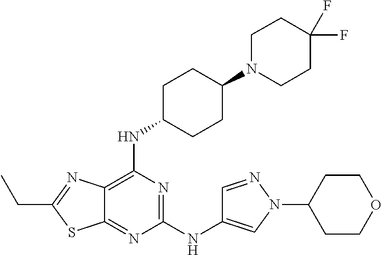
C1(NC2=CN(C3CCOCC3)N=C2)=NC(NC2CCC(N3CCC(F)(F)CC3)CC2)=C2C(=N1)SC(CC)=N2
